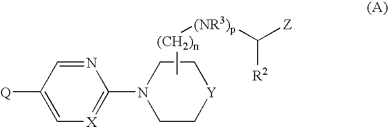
N1=CC([Q])=C[X]=C1N1CC[Y]CC1.C[(CH2)n][(NR3)p]C([Z])[R2]
